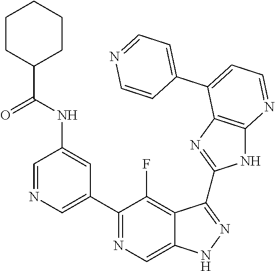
C1=NC=C(C2=NC=C3C(=C2F)C(C2=NC4=C(N2)N=CC=C4C2=CC=NC=C2)=NN3)C=C1NC(C1CCCCC1)=O
